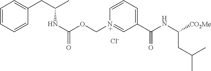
C1=CC=CC(CC(C)NC(OC[N+]2=CC(C(NC([CO2Me])CC(C)C)=O)=CC=C2)=O)=C1.[Cl-]
